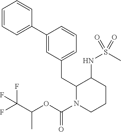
C1(C2=CC(CC3N(C(OC(C(F)(F)F)C)=O)CCCC3NS(C)(=O)=O)=CC=C2)=CC=CC=C1
